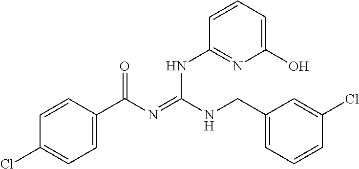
C1=CC(C(N=C(NCC2=CC=CC(Cl)=C2)NC2=NC(O)=CC=C2)=O)=CC=C1Cl
